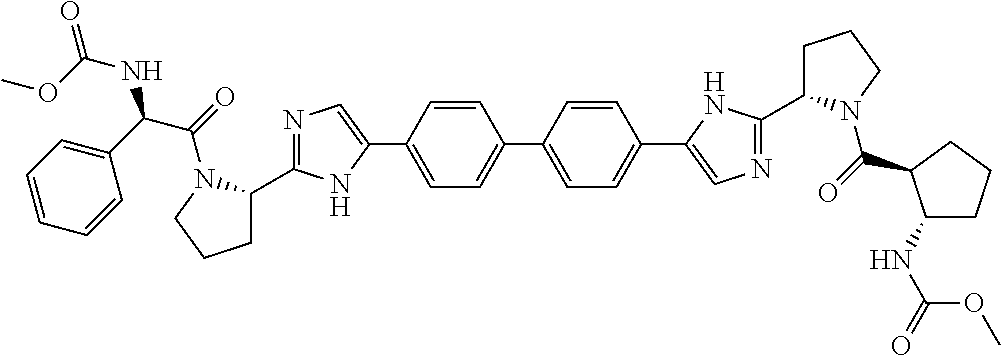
C1=CC(C2=CC=C(C3=CN=C(C4CCCN4C(=O)C(C4=CC=CC=C4)NC(OC)=O)N3)C=C2)=CC=C1C1=CN=C(C2CCCN2C(=O)C2C(NC(=O)OC)CCC2)N1
